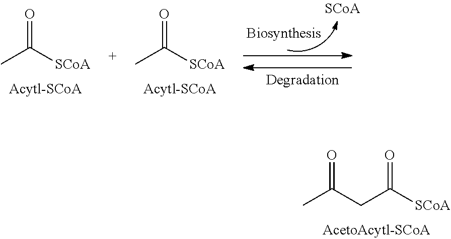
CC([SCoA])=O.CC([SCoA])=O.C(C([SCoA])=O)C(C)=O
